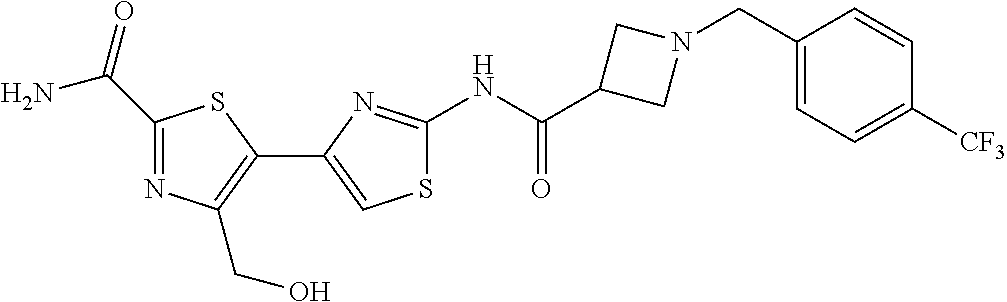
C1(NC(C2CN(CC3=CC=C([CF3])C=C3)C2)=O)=NC(C2=C(CO)N=C(C(N)=O)S2)=CS1
